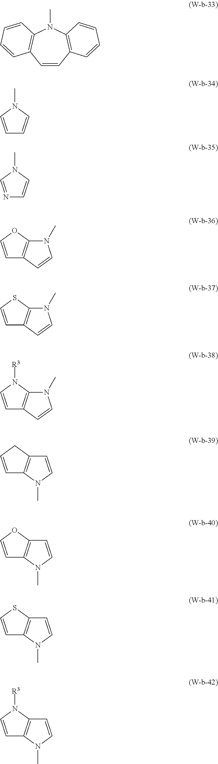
C1=CC2=C(N(C)C3=C1C=CC=C3)C=CC=C2.C1=CN(C)C=C1.N1=CN(C)C=C1.C1=COC2=C1C=CN2C.C1=CSC2=C1C=CN2C.C1=CN([R3])C2=C1C=CN2C.C1=CCC2=C1N(C)C=C2.C1=COC2=C1N(C)C=C2.C1=CSC2=C1N(C)C=C2.C1=CN([R3])C2=C1N(C)C=C2
